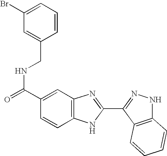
C(NC(=O)C1=CC2=C(C=C1)NC(C1=NNC3=C1C=CC=C3)=N2)C1=CC(Br)=CC=C1
